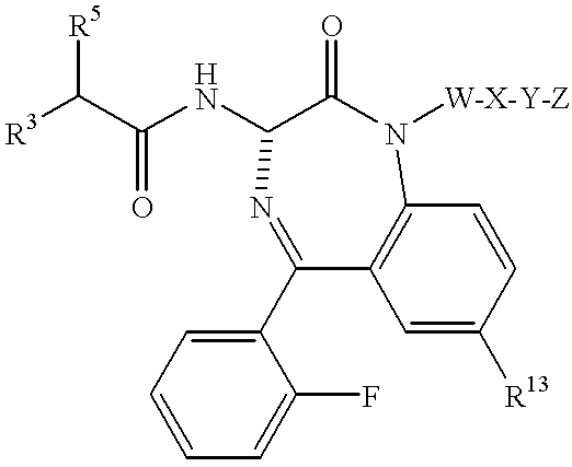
C1(C2=CC=CC=C2F)=NC(NC(=O)C([R5])[R3])C(=O)N([W-X-Y-Z])C2=C1C=C([R13])C=C2
